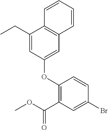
C1(CC)=CC(OC2=C(C(OC)=O)C=C(Br)C=C2)=CC2=C1C=CC=C2
